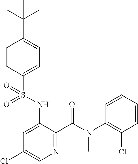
C1=CC(S(NC2=CC(Cl)=CN=C2C(N(C2=C(Cl)C=CC=C2)C)=O)(=O)=O)=CC=C1C(C)(C)C
